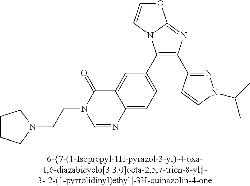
C1(C2=CC=C3C(=C2)C(=O)N(CCN2CCCC2)C=N3)=C(C2=NN(C(C)C)C=C2)N=C2N1C=CO2
